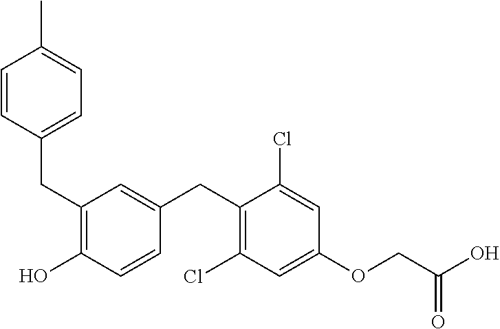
C(C1=C(O)C=CC(CC2=C(Cl)C=C(OCC(O)=O)C=C2Cl)=C1)C1=CC=C(C)C=C1
